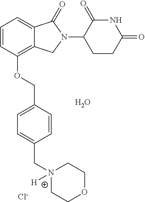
C1=CC(OCC2=CC=C(CN3([H])CCOCC3)C=C2)=C2C(=C1)C(=O)N(C1CCC(=O)NC1=O)C2.O.[Cl-]
